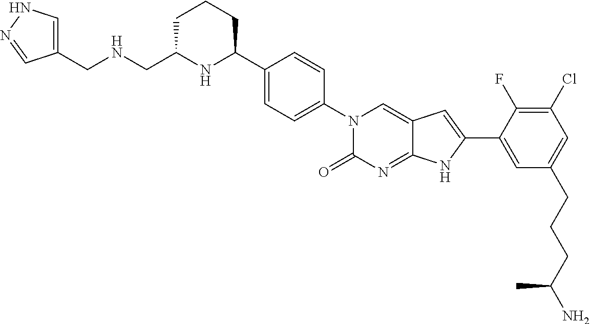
C1(CNCC2NC(C3=CC=C(N4C(=O)N=C5C(=C4)C=C(C4=CC(CCCC(N)C)=CC(Cl)=C4F)N5)C=C3)CCC2)=CNN=C1
